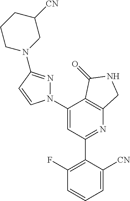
C1(N2N=C(N3CC([CN])CCC3)C=C2)=CC(C2=C(F)C=CC=C2[CN])=NC2=C1C(=O)NC2
